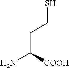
C(CS)C([COOH])N
